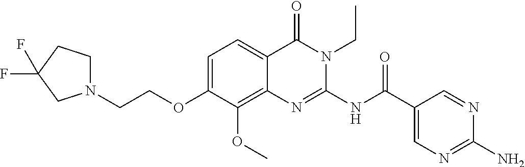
C1=C(OCCN2CCC(F)(F)C2)C(OC)=C2C(=C1)C(=O)N(CC)C(NC(C1=CN=C(N)N=C1)=O)=N2
